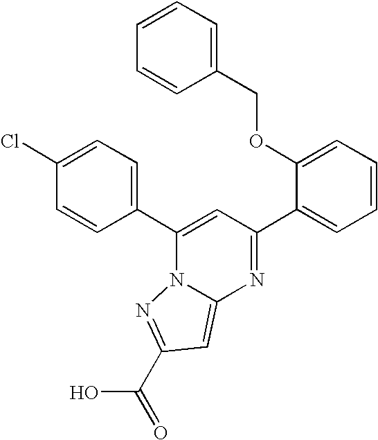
C12=CC(C(O)=O)=NN1C(C1=CC=C(Cl)C=C1)=CC(C1=CC=CC=C1OCC1=CC=CC=C1)=N2
